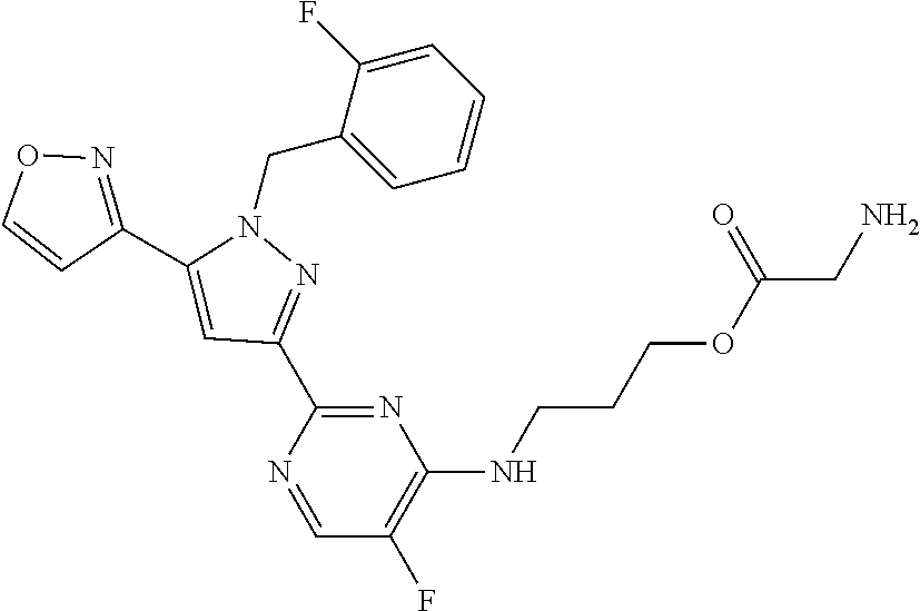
N1(CC2=CC=CC=C2F)C(C2=NOC=C2)=CC(C2=NC(NCCCOC(CN)=O)=C(F)C=N2)=N1
